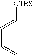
C(C=C)=C[OTBS]
